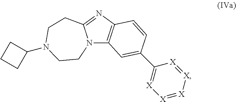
N12C3=C(N=C1CCN(C1CCC1)CC2)C=CC(C1=[X][X]=[X][X]=[X]1)=C3
